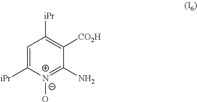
C1=C([iPr])N(O)=C(N)C([CO2H])=C1[iPr]
